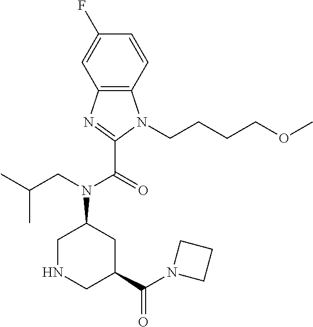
C12=C(C=CC(F)=C1)N(CCCCOC)C(C(=O)N(CC(C)C)C1CNCC(C(N3CCC3)=O)C1)=N2
